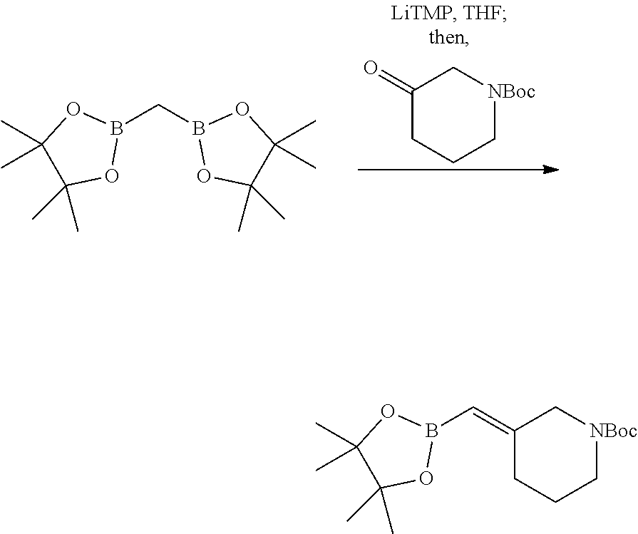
B1(CB2OC(C)(C)C(C)(C)O2)OC(C)(C)C(C)(C)O1.C1(=O)CCC[NBoc]C1.B1(C=C2CCC[NBoc]C2)OC(C)(C)C(C)(C)O1
